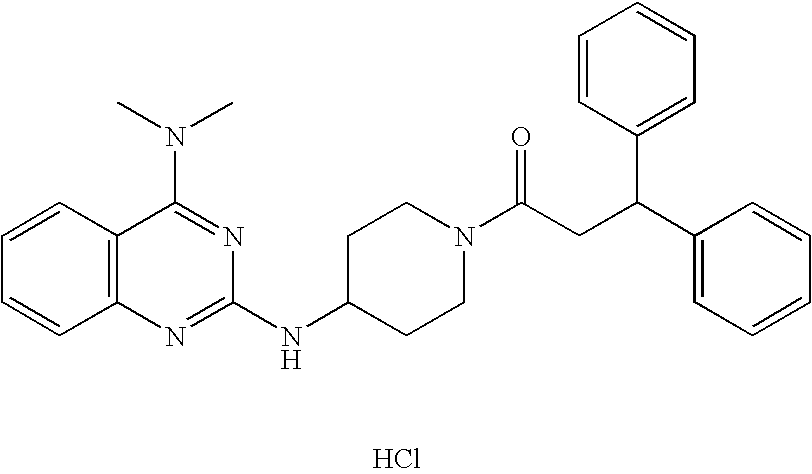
Cl.C1=CC2=C(C=C1)N=C(NC1CCN(C(CC(C3=CC=CC=C3)C3=CC=CC=C3)=O)CC1)N=C2N(C)C
